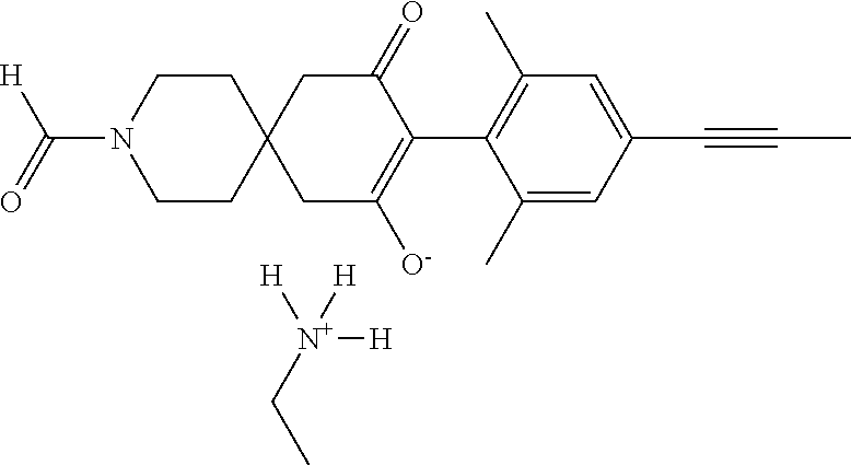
C1CN(C(=O)[H])CCC12CC([O-])=C(C1=C(C)C=C(C#CC)C=C1C)C(=O)C2.[N+]([H])(CC)([H])[H]
